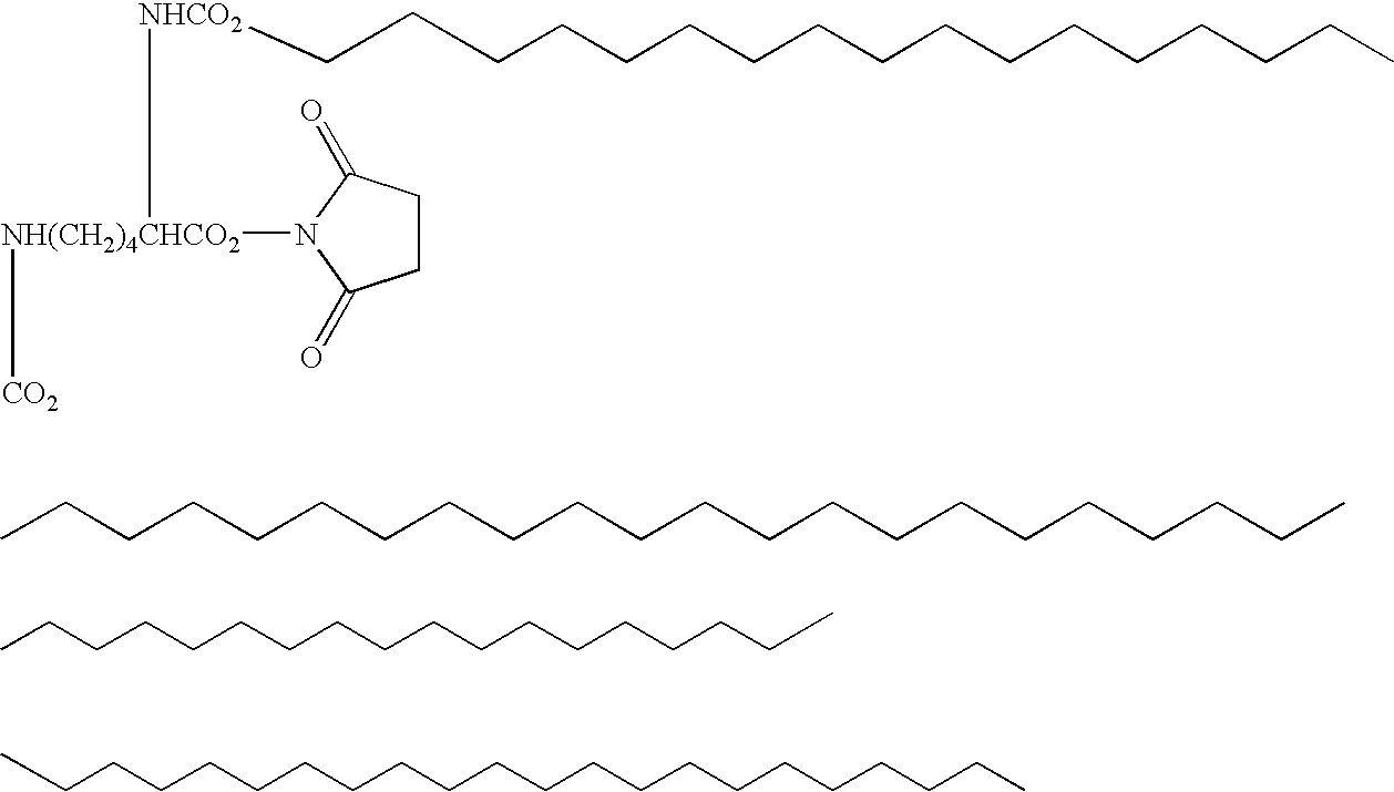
C1CC(=O)N([NH(CH2)4CHCO2]([NHCO2]CCCCCCCCCCCCCCCCC)[CO2])C1=O.CCCCCCCCCCCCCCCCCC.C(CCCCCCCCCCCCCCCCCCCC)C.C(CCCCCCCCCCCCCCCCCCCC)C
